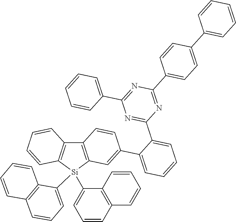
C12=C([Si](C3=CC=CC4=C3C=CC=C4)(C3=CC=CC4=C3C=CC=C4)C3=C1C=CC(C1=CC=CC=C1C1=NC(C4=CC=CC=C4)=NC(C4=CC=C(C5=CC=CC=C5)C=C4)=N1)=C3)C=CC=C2
